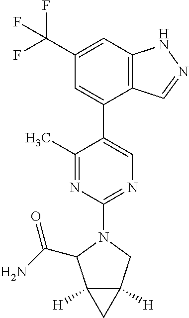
C1(C(F)(F)F)=CC2=C(C=NN2)C(C2=CN=C(N3CC4([H])C([H])(C3C(N)=O)C4)N=C2C)=C1
